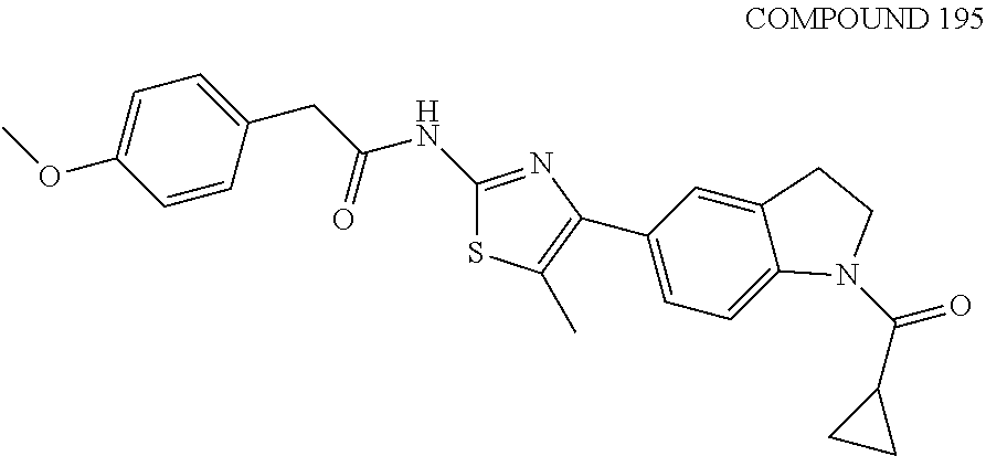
C1=C(OC)C=CC(CC(NC2=NC(C3=CC=C4C(=C3)CCN4C(C3CC3)=O)=C(C)S2)=O)=C1
